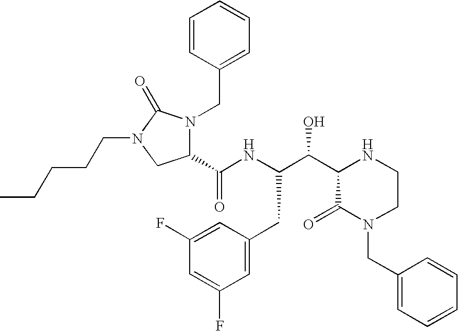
C1(C(NC(C(C2C(=O)N(CC3=CC=CC=C3)CCN2)O)CC2=CC(F)=CC(F)=C2)=O)N(CC2=CC=CC=C2)C(=O)N(CCCCC)C1
